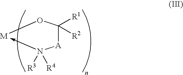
[A]1C([R1])([R2])O[M]-N1([R3])[R4]
